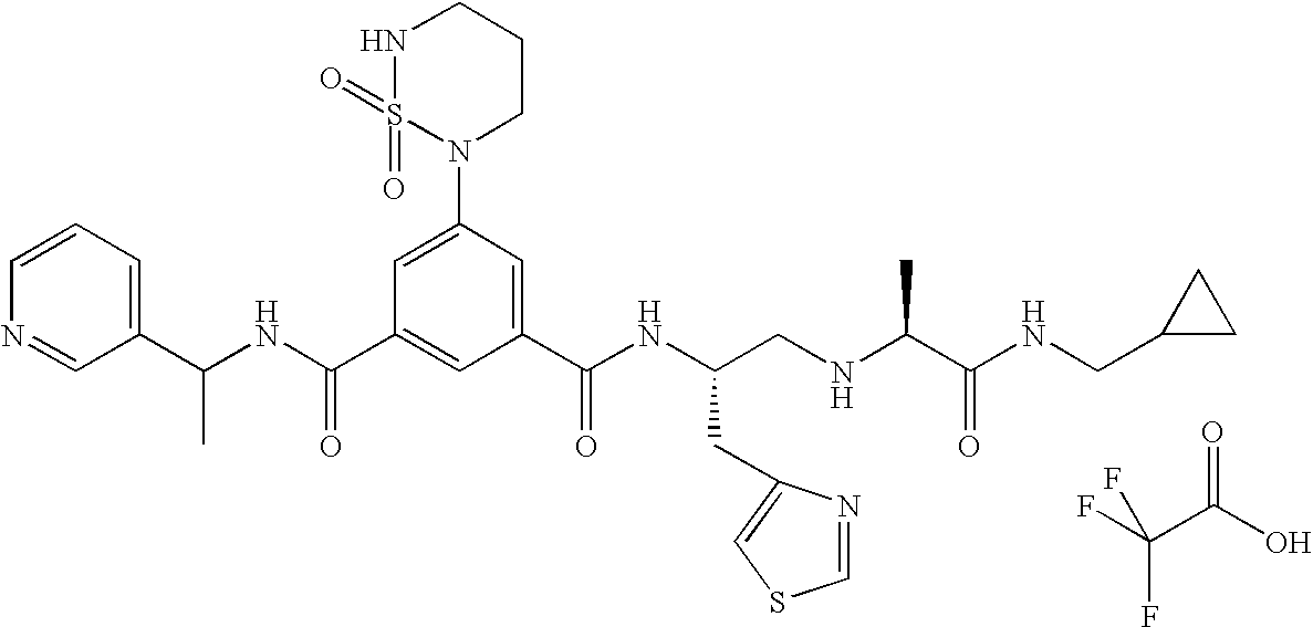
C1(C(NC(C2=CC(C(NC(CNC(C(NCC3CC3)=O)C)CC3=CSC=N3)=O)=CC(N3CCCNS3(=O)=O)=C2)=O)C)=CC=CN=C1.C(O)(=O)C(F)(F)F
